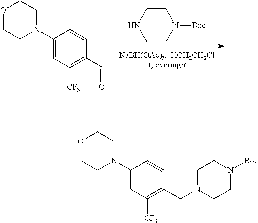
C1CN([Boc])CCN1.C1(N2CCOCC2)=CC([CF3])=C(C=O)C=C1.C1(N2CCOCC2)=CC([CF3])=C(CN2CCN([Boc])CC2)C=C1
